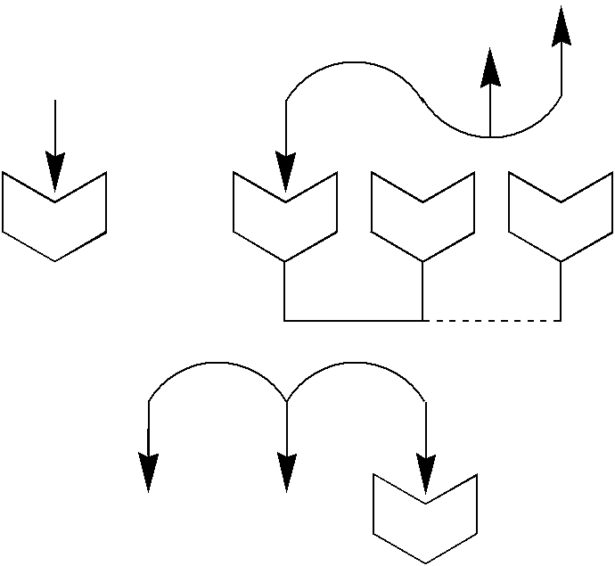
C1CCCCC1.C1C(CC(C2CCCCC2)CC2CCCCC2)CCCC1.C1CCCCC1
